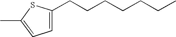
C1=C(CCCCCCC)SC(C)=C1
